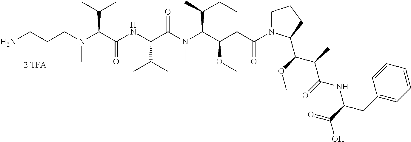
[2 TFA].NCCCN(C(C(NC(C(N(C(C(CC(=O)N1CCCC1C(OC)C(C)C(=O)NC(CC1=CC=CC=C1)C(=O)O)OC)C(C)CC)C)=O)C(C)C)=O)C(C)C)C
